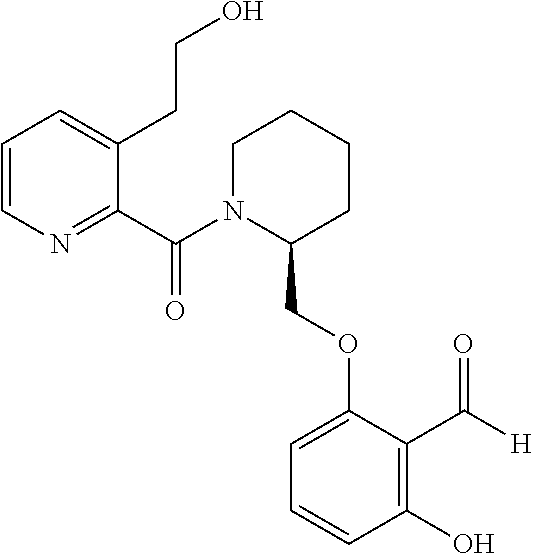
C1=CN=C(C(N2C(COC3=CC=CC(O)=C3C([H])=O)CCCC2)=O)C(CCO)=C1
